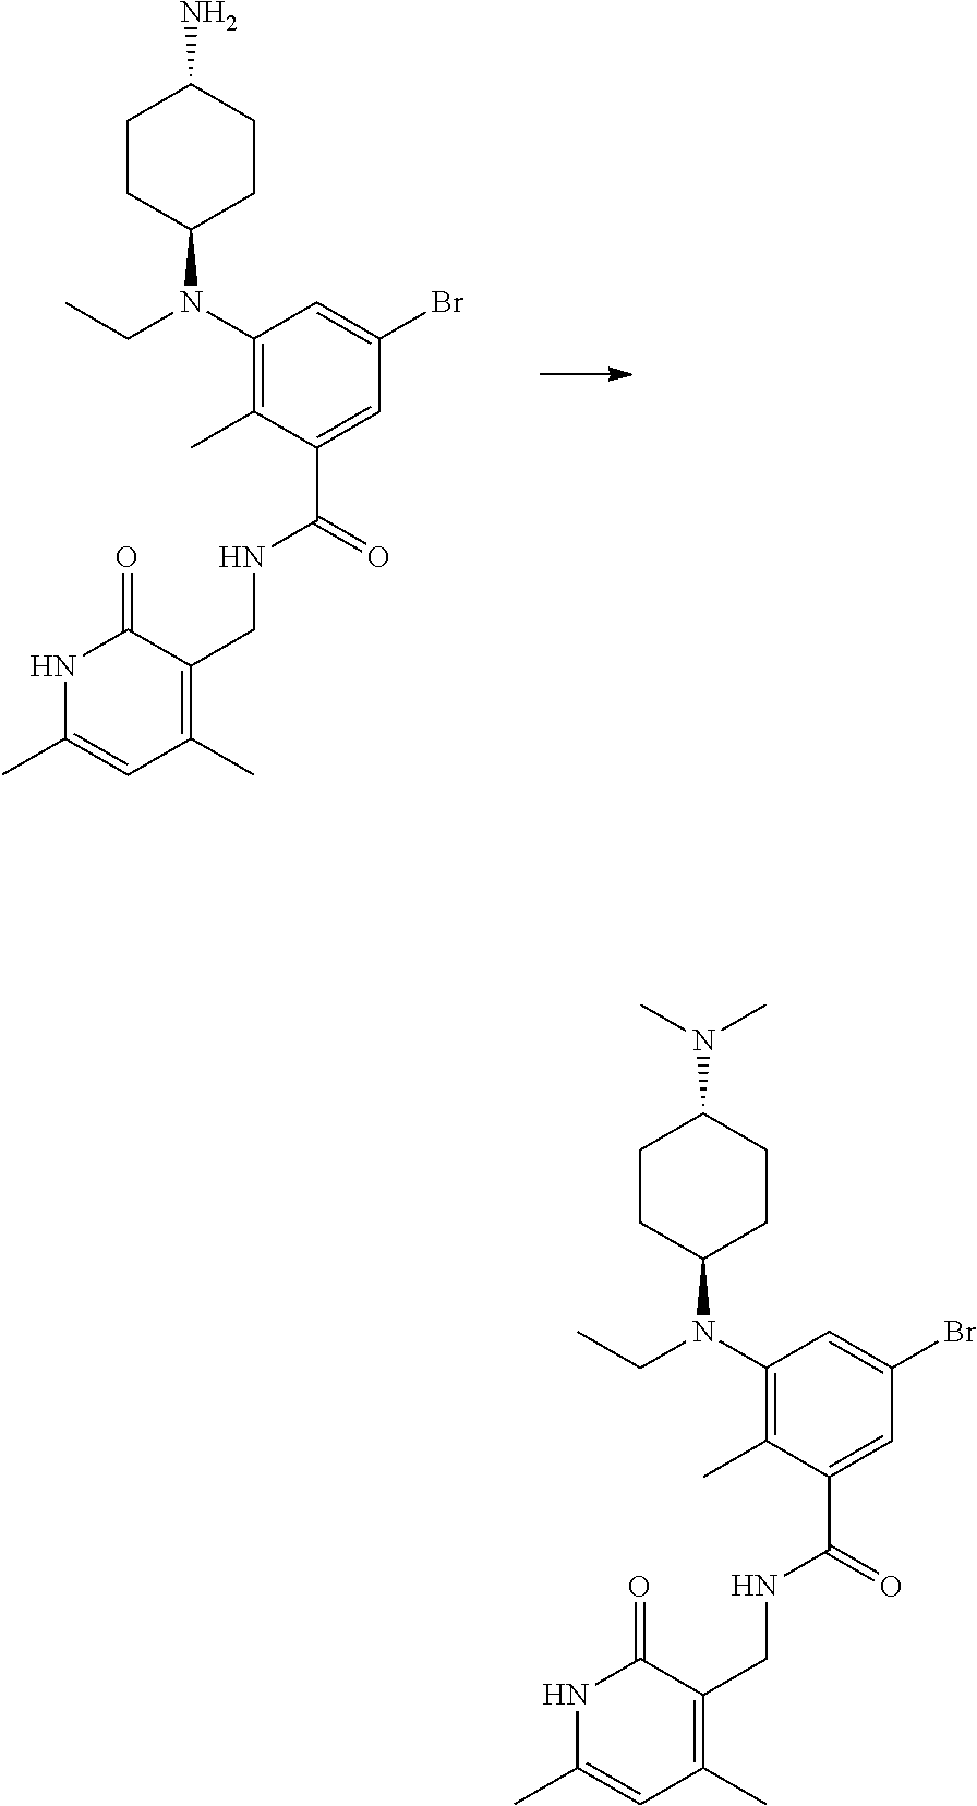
C1CC(N(C2=C(C)C(C(=O)NCC3=C(C)C=C(C)NC3=O)=CC(Br)=C2)CC)CCC1N.C1CC(N(C2=C(C)C(C(=O)NCC3=C(C)C=C(C)NC3=O)=CC(Br)=C2)CC)CCC1N(C)C
